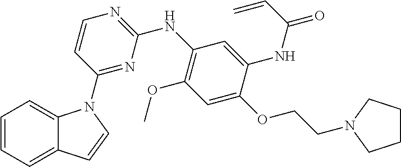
C1=CC=C2C(=C1)N(C1=NC(NC3=C(OC)C=C(OCCN4CCCC4)C(NC(C=C)=O)=C3)=NC=C1)C=C2
